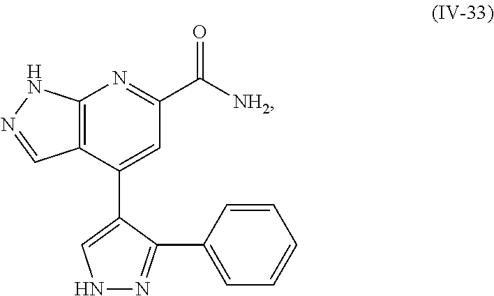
C12=C(C(C3=CNN=C3C3=CC=CC=C3)=CC(C([NH2])=O)=N1)C=NN2
